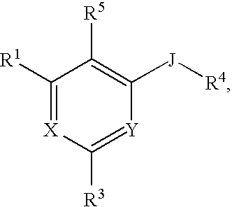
C1([R1])=[X]C([R3])=[Y]C([J][R4])=C1[R5]
